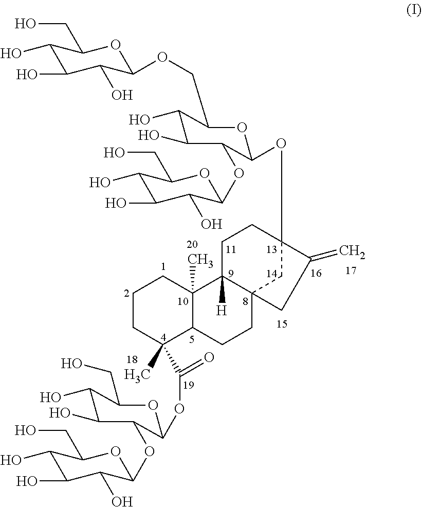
C1(O)C(O)C(O)C(OC2C(O)C(O)C(CO)OC2OC(=O)C2(C)C3C(C)(CCC2)C2([H])C4(CC3)CC(OC3C(OC5C(O)C(O)C(O)C(CO)O5)C(O)C(O)C(COC5C(O)C(O)C(O)C(CO)O5)O3)(CC2)C(=C)C4)OC1CO
